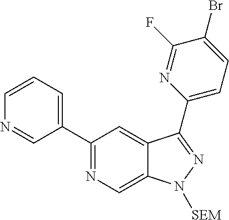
N1=C(C2=CC=CN=C2)C=C2C(=C1)N([SEM])N=C2C1=CC=C(Br)C(F)=N1
